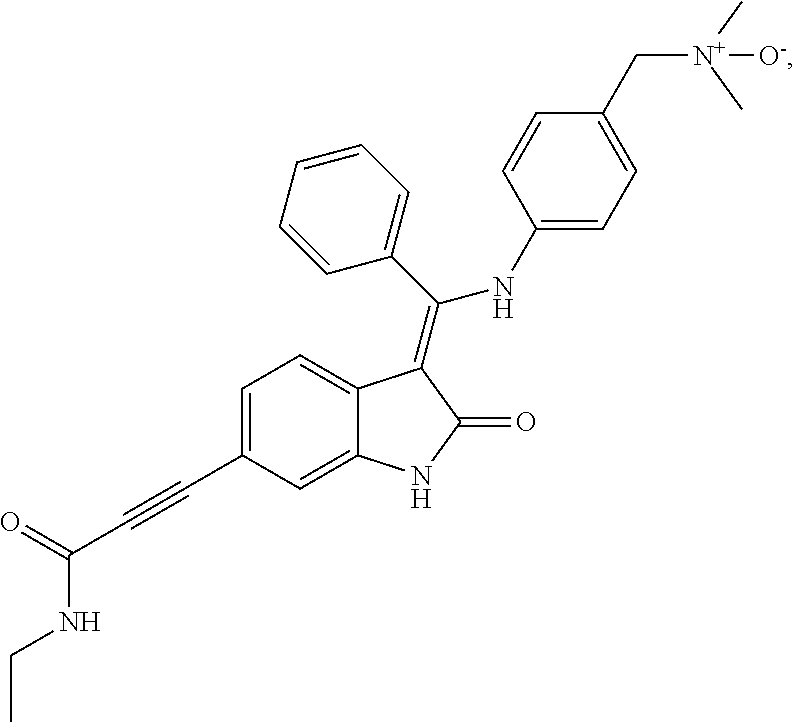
CCNC(C#CC1=CC=C2C(=C1)NC(=O)C2=C(C1=CC=CC=C1)NC1=CC=C(C[N+](C)(C)[O-])C=C1)=O
